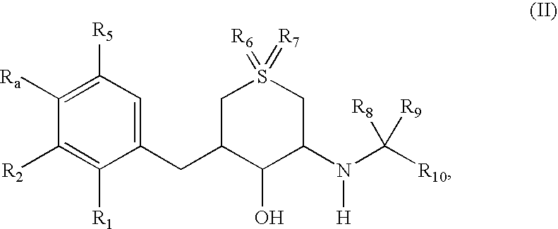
C1([R2])=C([R1])C(CC2CS(=[R6])(=[R7])CC(N(C([R10])([R8])[R9])[H])C2O)=CC([R5])=C1[Ra]
